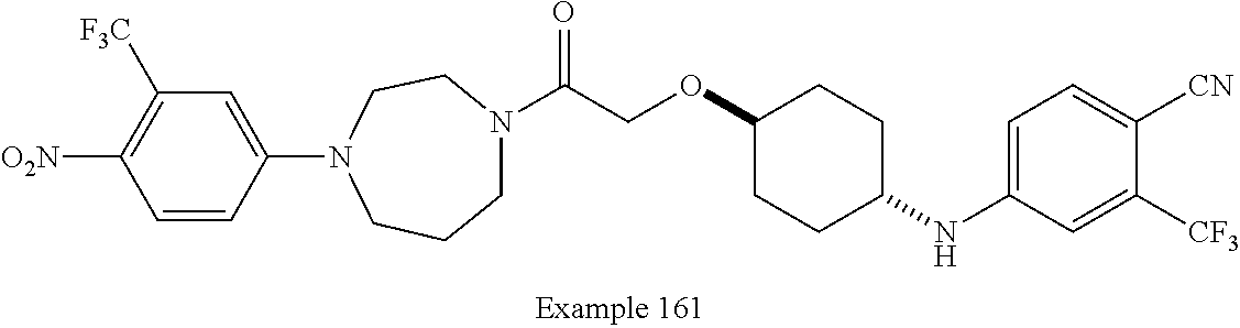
C1N(C(COC2CCC(NC3=CC=C([CN])C([CF3])=C3)CC2)=O)CCN(C2=CC([F3C])=C([O2N])C=C2)CC1
